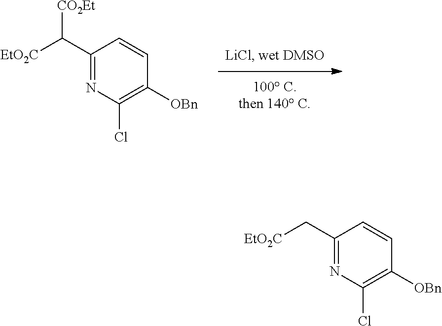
C1(C([EtO2C])[CO2Et])=NC(Cl)=C([OBn])C=C1.C1(C[EtO2C])=NC(Cl)=C([OBn])C=C1
